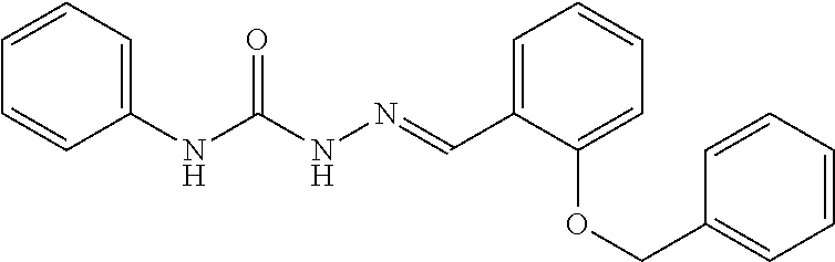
C1(NC(NN=CC2=CC=CC=C2OCC2=CC=CC=C2)=O)=CC=CC=C1
